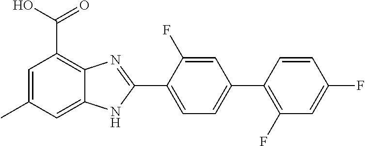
C1=C(C2=NC3=C(C(O)=O)C=C(C)C=C3N2)C(F)=CC(C2=C(F)C=C(F)C=C2)=C1
